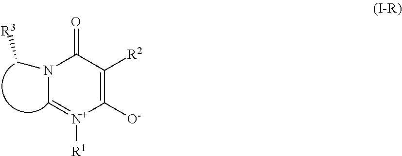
N1(C[R3])C=[N+]([R1])C([O-])=C([R2])C1=O
